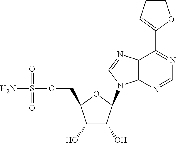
C1(O)C(O)C(N2C3=C(N=C2)C(C2=CC=CO2)=NC=N3)OC1COS(N)(=O)=O
